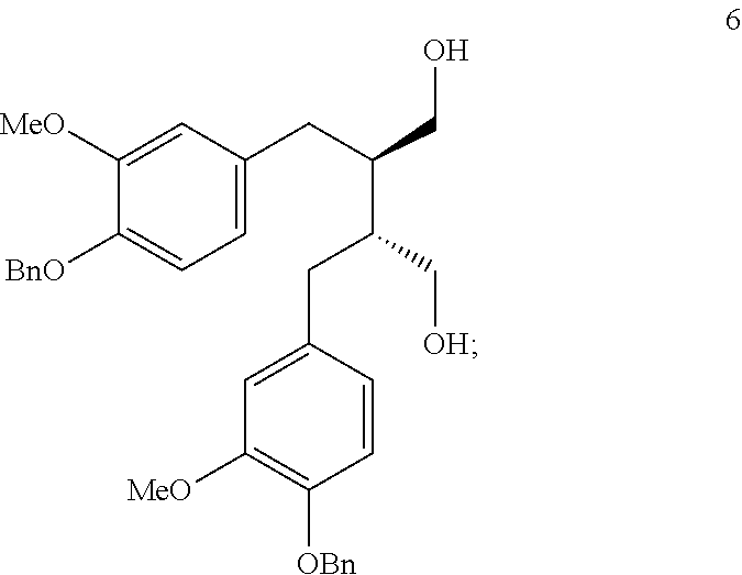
C1=C(CC(CO)C(CC2=CC([MeO])=C([OBn])C=C2)C[OH])C=C([MeO])C([BnO])=C1
